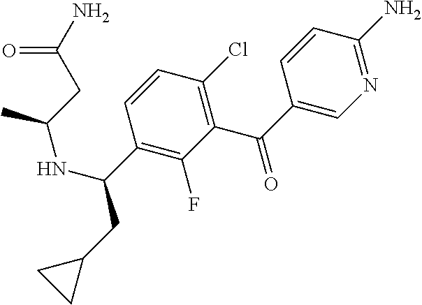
N1=C(N)C=CC(C(=O)C2=C(Cl)C=CC(C(CC3CC3)NC(C)CC(N)=O)=C2F)=C1
